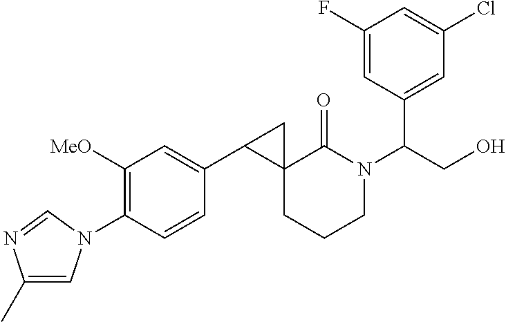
C1(C)=CN(C2=C([MeO])C=C(C3C4(CCCN(C(CO)C5=CC(Cl)=CC(F)=C5)C4=O)C3)C=C2)C=N1
